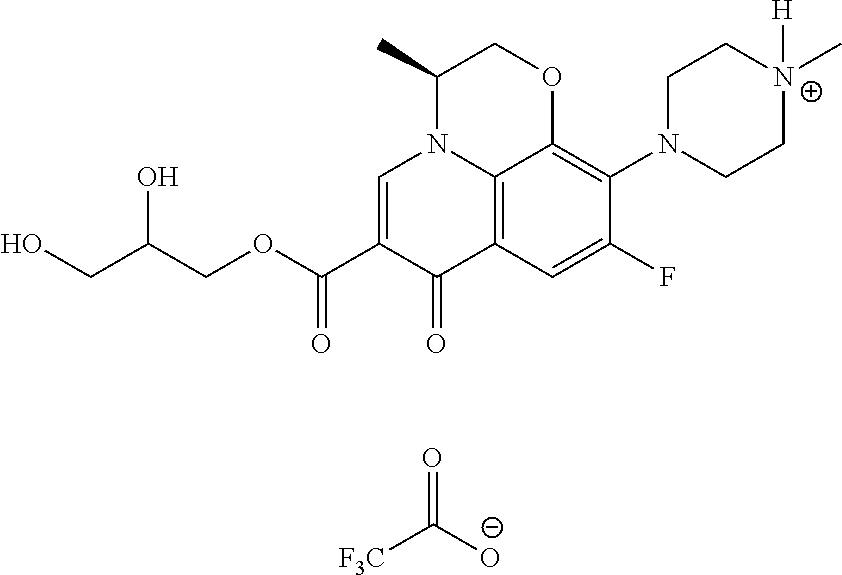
C(COC(C1=CN2C3=C(C1=O)C=C(F)C(N1CC[N+](C)([H])CC1)=C3OCC2C)=O)(CO)O.[F3C]C([O-])=O
